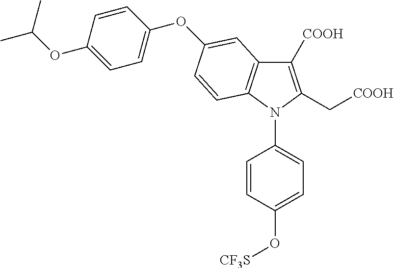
C1=CC(O[CF3S])=CC=C1N1C(C[COOH])=C([COOH])C2=C1C=CC(OC1=CC=C(OC(C)C)C=C1)=C2
